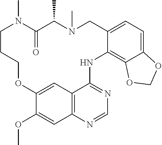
COC1=CC2=C3C=C1OCCCN(C)C(=O)C(C)N(C)CC1=CC=C4C(=C1NC3=NC=N2)OCO4
